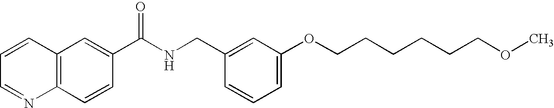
C1=CC=NC2=C1C=C(C(NCC1=CC(OCCCCCCOC)=CC=C1)=O)C=C2
